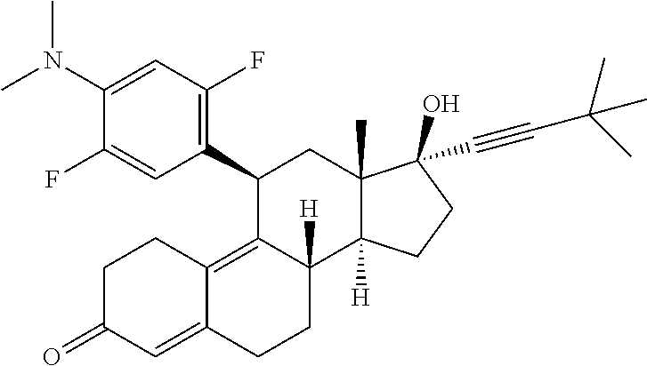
C1(C2=C(F)C=C(N(C)C)C(F)=C2)C2=C3C(=CC(=O)CC3)CCC2([H])C2([H])C(C)(C1)C(C#CC(C)(C)C)(O)CC2
